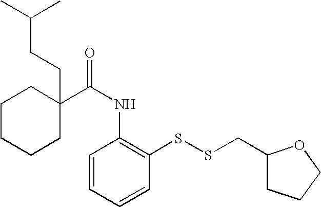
C(=O)(NC1=C(SSCC2CCCO2)C=CC=C1)C1(CCC(C)C)CCCCC1
